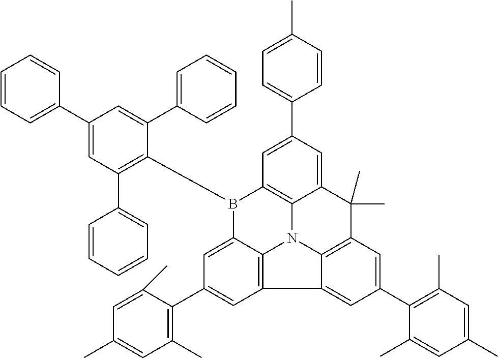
C1=CC=C(C2=CC(C3=CC=CC=C3)=C(B3C4=C5N6C7=C(C8=CC(C9=C(C)C=C(C)C=C9C)=CC(=C68)C(C)(C)C5=CC(C5=CC=C(C)C=C5)=C4)C=C(C4=C(C)C=C(C)C=C4C)C=C37)C(C3=CC=CC=C3)=C2)C=C1
